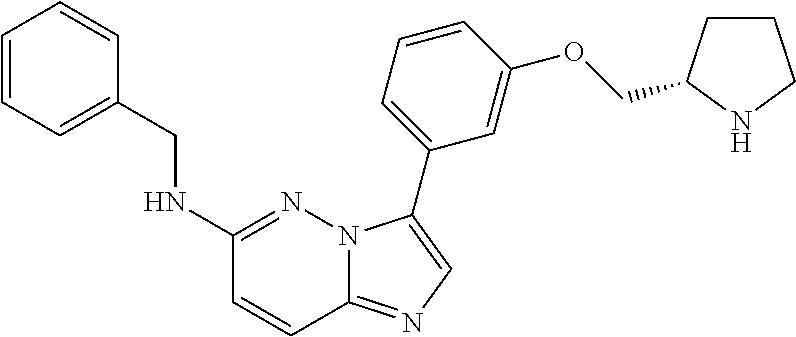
C1(NCC2=CC=CC=C2)=NN2C(=NC=C2C2=CC=CC(OCC3CCCN3)=C2)C=C1
